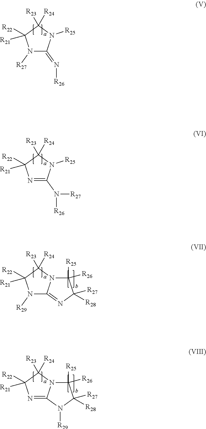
N1([R27])C(=N[R26])N([R25])C([R24])([R23])C1([R22])[R21].N1=C(N([R26])[R27])N([R25])C([R24])([R23])C1([R22])[R21].N1([R29])C2=NC([R27])([R28])C([R25])([R26])N2C([R24])([R23])C1([R22])[R21].N1=C2N(C([R24])([R23])C1([R22])[R21])C([R25])([R26])C([R27])([R28])N2[R29]
